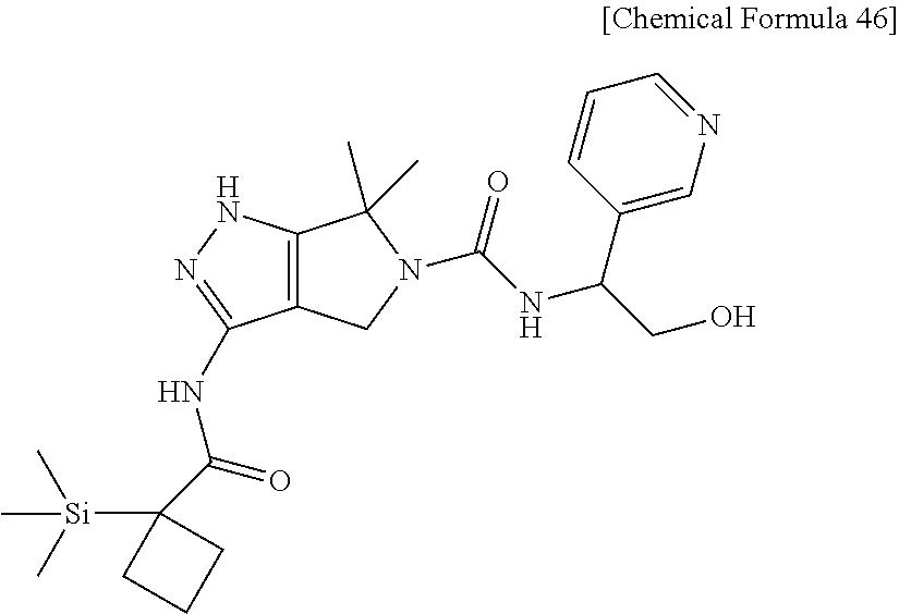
C12=C(NN=C1NC(=O)C1([Si](C)(C)C)CCC1)C(C)(C)N(C(NC(CO)C1=CN=CC=C1)=O)C2
